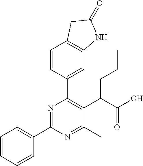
C1=CC=CC(C2=NC(C3=CC4=C(C=C3)CC(=O)N4)=C(C(C(O)=O)CCC)C(C)=N2)=C1
